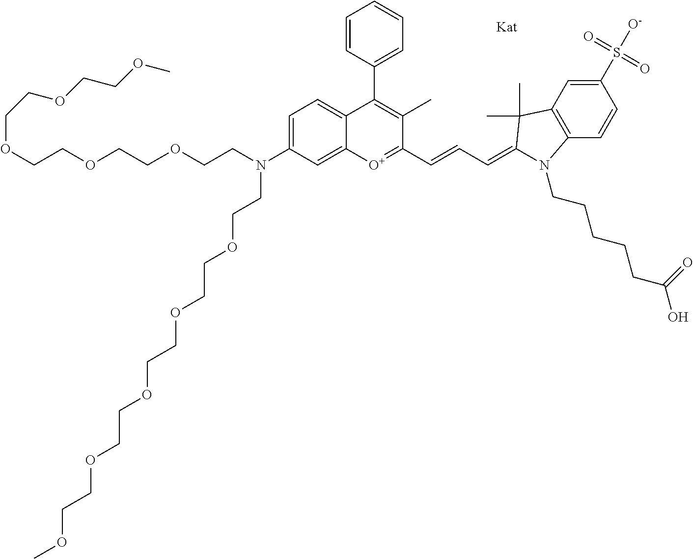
C(OCCOCCOCCN(CCOCCOCCOCCOCCOC)C1=CC=C2C(=C1)[O+]=C(C=CC=C1C(C)(C)C3=C(C=CC(S(=O)(=O)[O-])=C3)N1CCCCCC(O)=O)C(C)=C2C1=CC=CC=C1)COCCOC
